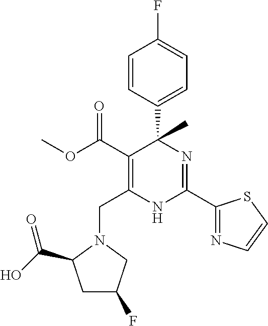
C(C1=C(C(=O)OC)C(C2=CC=C(F)C=C2)(C)N=C(C2=NC=CS2)N1)N1CC(F)CC1C(O)=O
